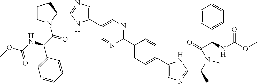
C1CN(C(C(NC(OC)=O)C2=CC=CC=C2)=O)C(C2=NC=C(C3=CN=C(C4=CC=C(C5=CN=C(C(N(C)C(=O)C(NC(OC)=O)C6=CC=CC=C6)C)N5)C=C4)N=C3)N2)C1
